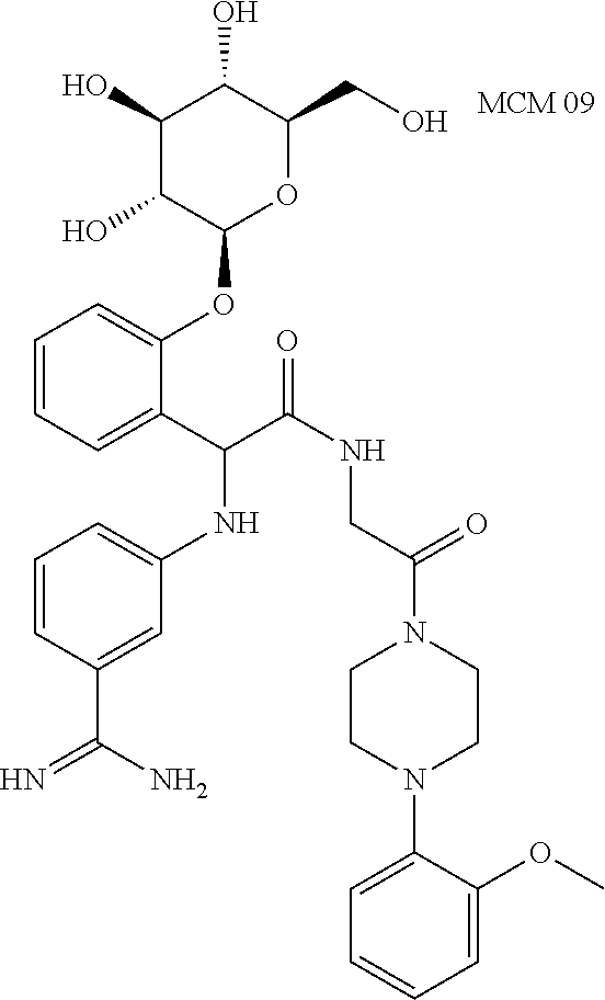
C1(O)C(O)C(OC2=CC=CC=C2C(C(NCC(N2CCN(C3=CC=CC=C3OC)CC2)=O)=O)NC2=CC=CC(C(N)=N)=C2)OC(CO)C1O
